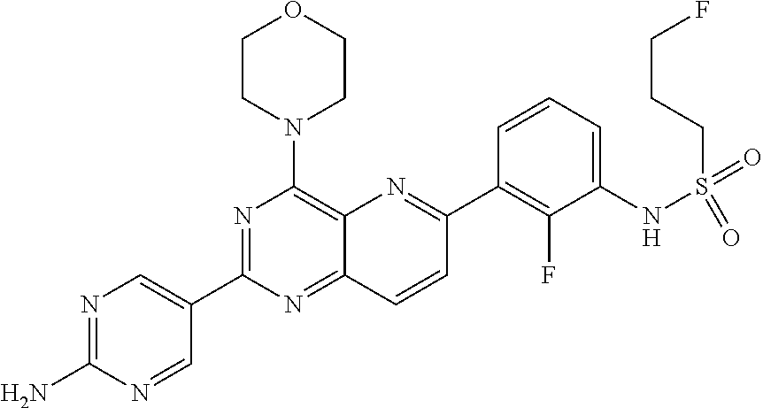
N1=C(N)N=CC(C2=NC(N3CCOCC3)=C3C(=N2)C=CC(C2=C(F)C(NS(=O)(=O)CCCF)=CC=C2)=N3)=C1
